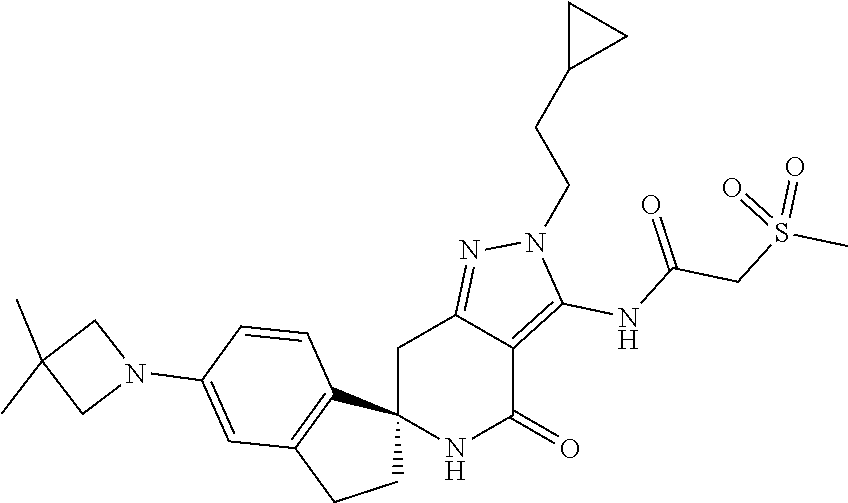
C12(NC(=O)C3=C(NC(CS(C)(=O)=O)=O)N(CCC4CC4)N=C3C1)CCC1=C2C=CC(N2CC(C)(C)C2)=C1
